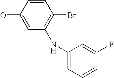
OC1=CC(NC2=CC=CC(F)=C2)=C(Br)C=C1
